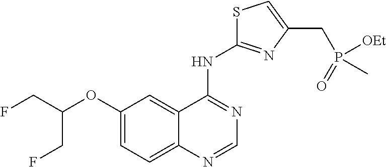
C1(OC(CF)CF)=CC=C2C(=C1)C(NC1=NC(CP(=O)([OEt])C)=CS1)=NC=N2
